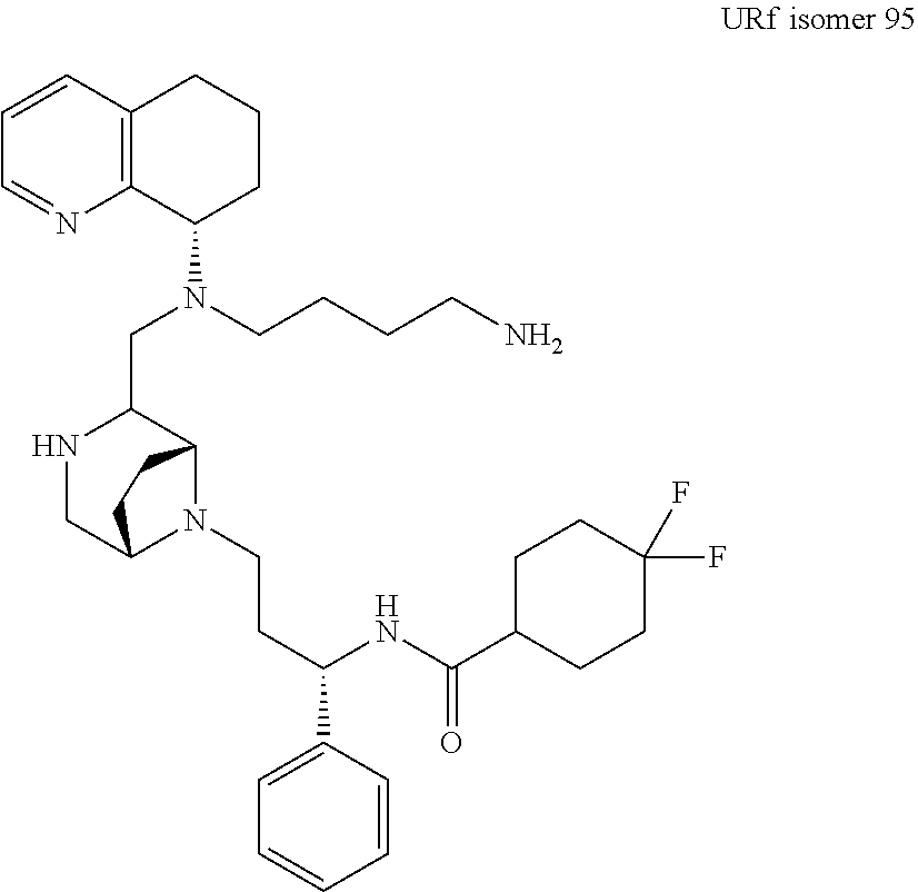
N1CC2N(CCC(C3=CC=CC=C3)NC(C3CCC(F)(F)CC3)=O)C(C1CN(C1CCCC3=C1N=CC=C3)CCCCN)CC2
